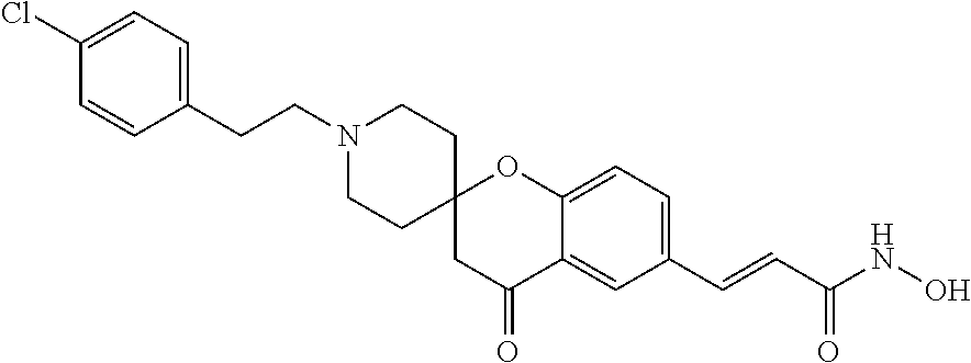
N1(CCC2=CC=C(Cl)C=C2)CCC2(CC1)CC(=O)C1=CC(C=CC(NO)=O)=CC=C1O2
